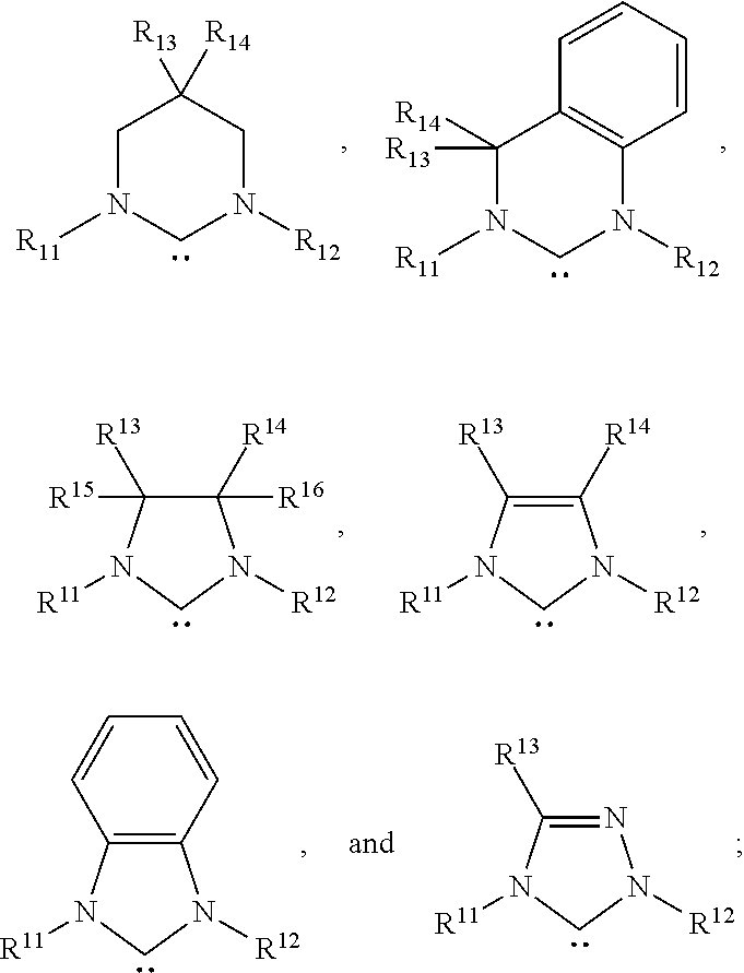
C1N([R11])CN([R12])CC1([R14])[R13].C1([R14])([R13])N([R11])CN([R12])C2=C1C=CC=C2.C1([R14])([R16])C([R13])([R15])N([R11])CN1[R12].C1([R14])=C([R13])N([R11])CN1[R12].N1=C([R13])N([R11])CN1[R12].C12=C(N([R11])CN1[R12])C=CC=C2
